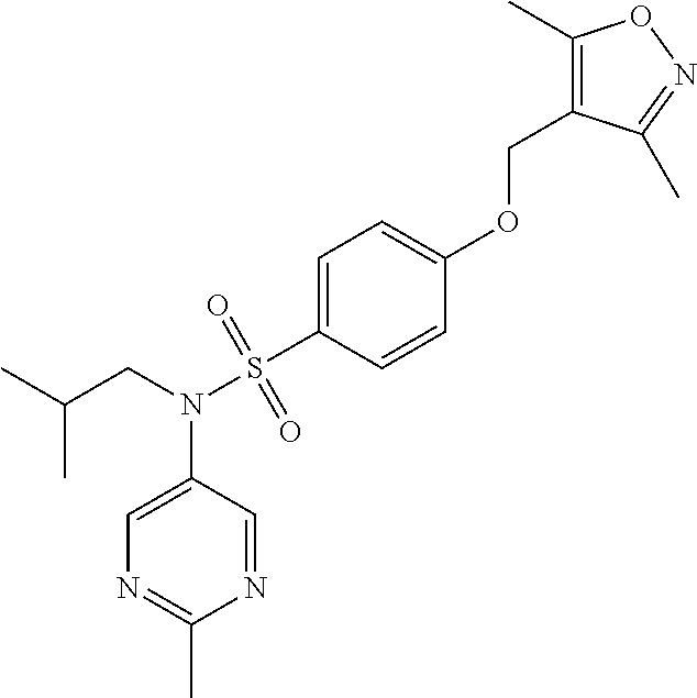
C1=C(OCC2=C(C)ON=C2C)C=CC(S(N(CC(C)C)C2=CN=C(C)N=C2)(=O)=O)=C1
